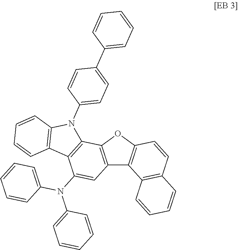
C12=C(OC3=C1C1=C(C=C3)C=CC=C1)C1=C(C(N(C3=CC=CC=C3)C3=CC=CC=C3)=C2)C2=C(N1C1=CC=C(C3=CC=CC=C3)C=C1)C=CC=C2
